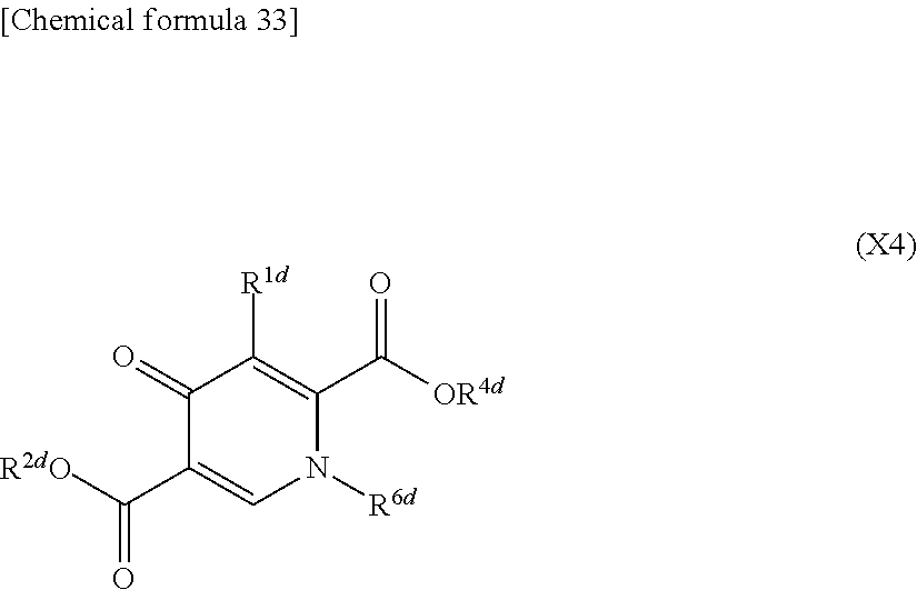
[R2dO]C(C1=CN([R6d])C(C(=O)[OR4d])=C([R1d])C1=O)=O
